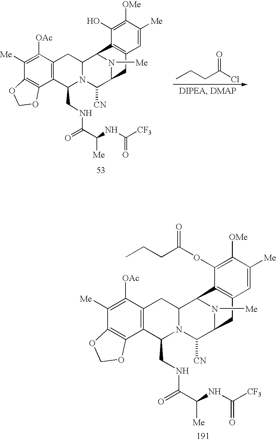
C1([Me])=C([OAc])C2=C(C3=C1OCO3)C(CNC(=O)C(NC([CF3])=O)[Me])N1C(C2)C2N([Me])C(C1[CN])CC1=C2C(OC(CCC)=O)=C([OMe])C([Me])=C1.C1([Me])=C([OAc])C2=C(C3=C1OCO3)C(CNC(=O)C(NC([CF3])=O)[Me])N1C(C2)C2N([Me])C(C1[CN])CC1=C2C(O)=C([OMe])C([Me])=C1.CCCC(Cl)=O
